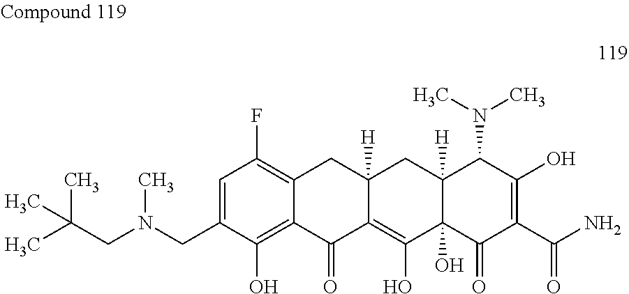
C1=C(CN(CC(C)(C)C)C)C(O)=C2C(=C1F)CC1([H])C(=C(O)C3(O)C([H])(C1)C(N(C)C)C(O)=C(C(N)=O)C3=O)C2=O
